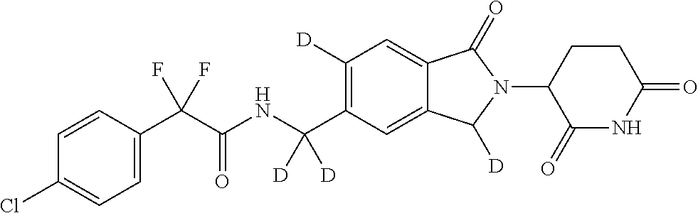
C1=CC(C(C(NC(C2=C([D])C=C3C(=C2)C([D])N(C2C(=O)NC(=O)CC2)C3=O)([D])[D])=O)(F)F)=CC=C1Cl
